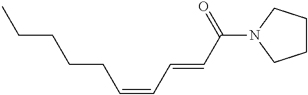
CCCCCC=CC=CC(N1CCCC1)=O
